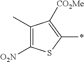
C1(C)=C([O2N])SC(*)=C1[CO2Me]
